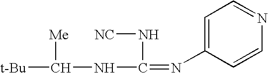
[t-Bu]C([Me])NC(=NC1=CC=NC=C1)N[NC]
